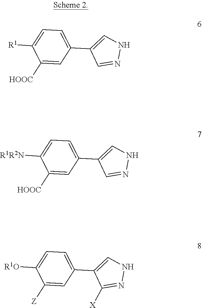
C1=C(C2=CNN=C2)C=C([HOOC])C([R1])=C1.C1=C(C2=CNN=C2)C=C([HOOC])C([R1R2N])=C1.C1=C(C2=CNN=C2[X])C=C([Z])C([R1O])=C1
